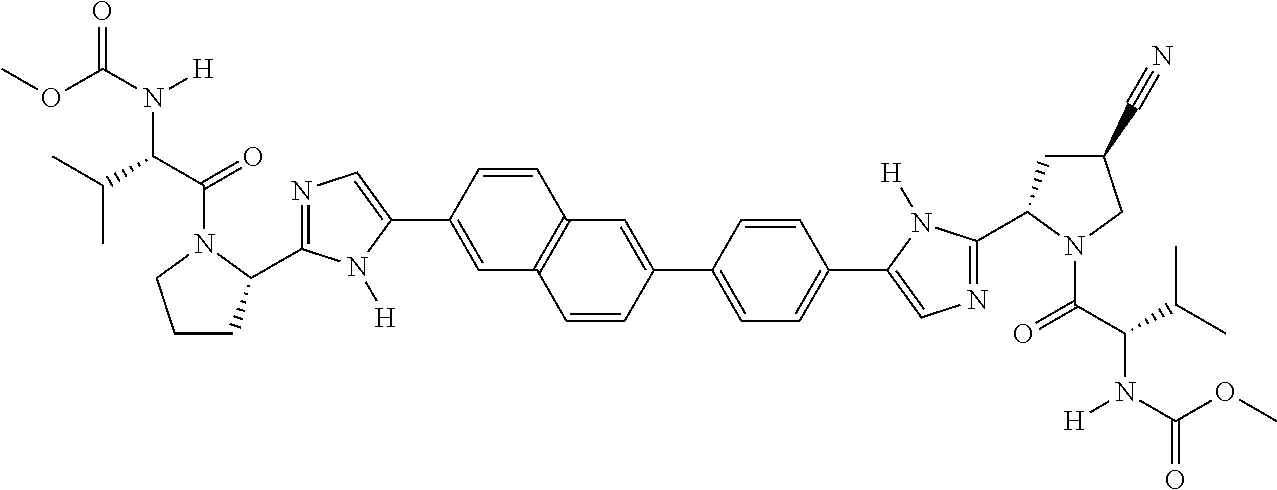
C12=C(C=C(C3=CN=C(C4CCCN4C(C(C(C)C)N(C(OC)=O)[H])=O)N3[H])C=C1)C=CC(C1=CC=C(C3=CN=C(C4CC(C#N)CN4C(C(C(C)C)N(C(OC)=O)[H])=O)N3[H])C=C1)=C2
